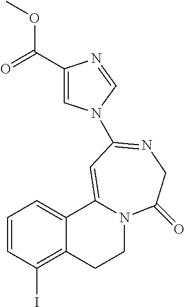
C1=CC(I)=C2C(=C1)C1=CC(N3C=C(C(OC)=O)N=C3)=NCC(=O)N1CC2
